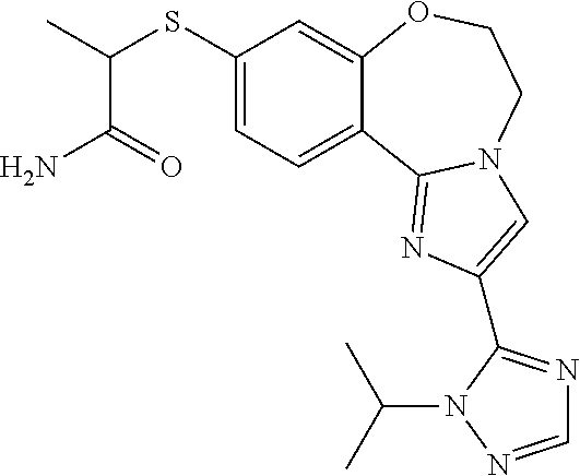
C1(SC(C)C(N)=O)=CC=C2C(=C1)OCCN1C2=NC(C2=NC=NN2C(C)C)=C1
